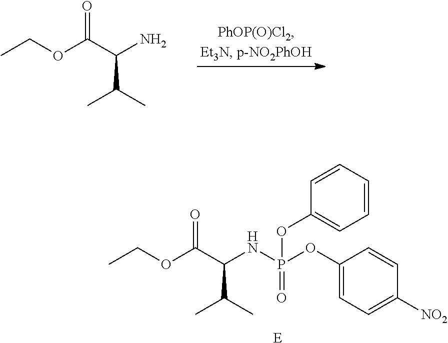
CC(C(N)C(OCC)=O)C.CC(C(NP(OC1=CC=C([NO2])C=C1)(=O)OC1=CC=CC=C1)C(OCC)=O)C.[E]
